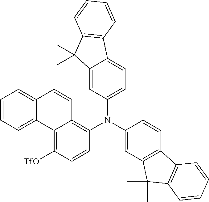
C1([TfO])=C2C(=C(N(C3=CC4=C(C=C3)C3=C(C4(C)C)C=CC=C3)C3=CC=C4C(=C3)C(C)(C)C3=C4C=CC=C3)C=C1)C=CC1=CC=CC=C21
